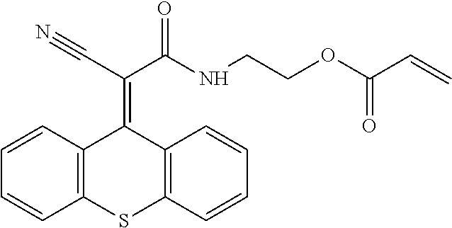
C1=CC2=C(C=C1)SC1=C(C2=C(C#N)C(NCCOC(C=C)=O)=O)C=CC=C1
